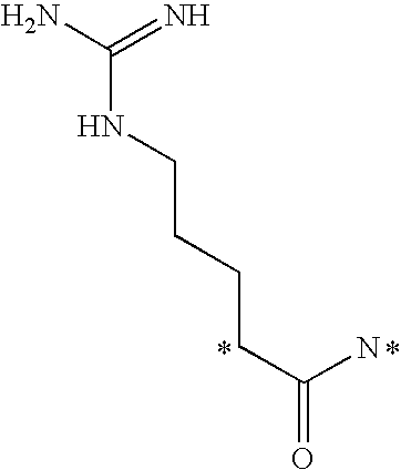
C(=N)(N)NCCCCC(=O)N
